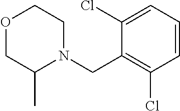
O1CC(C)N(CC2=C(Cl)C=CC=C2Cl)CC1
